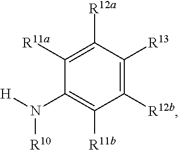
C1([R11a])=C([R12a])C([R13])=C([R12b])C([R11b])=C1N([H])[R10]
